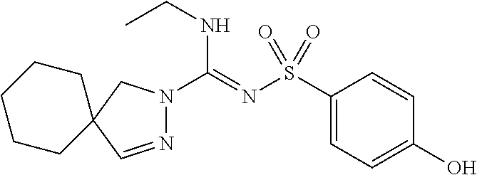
N1=CC2(CN1C(=NS(C1=CC=C(O)C=C1)(=O)=O)NCC)CCCCC2
